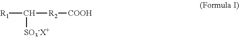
[R1]C([SO3-X+])[R2][COOH]
